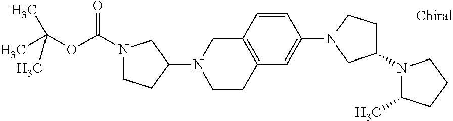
C1CC(N2CCC3=C(C2)C=CC(N2CC(N4C(C)CCC4)CC2)=C3)CN1C(OC(C)(C)C)=O
